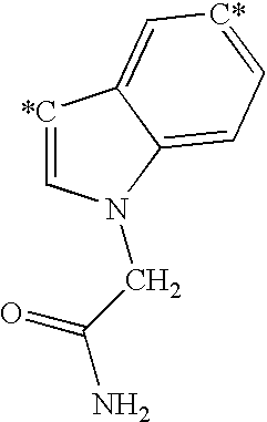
[*C]1=CN(CC(N)=O)C2=CC=[C*]C=C12
